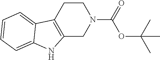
C12=C(CCN(C(OC(C)(C)C)=O)C1)C1=CC=CC=C1N2
